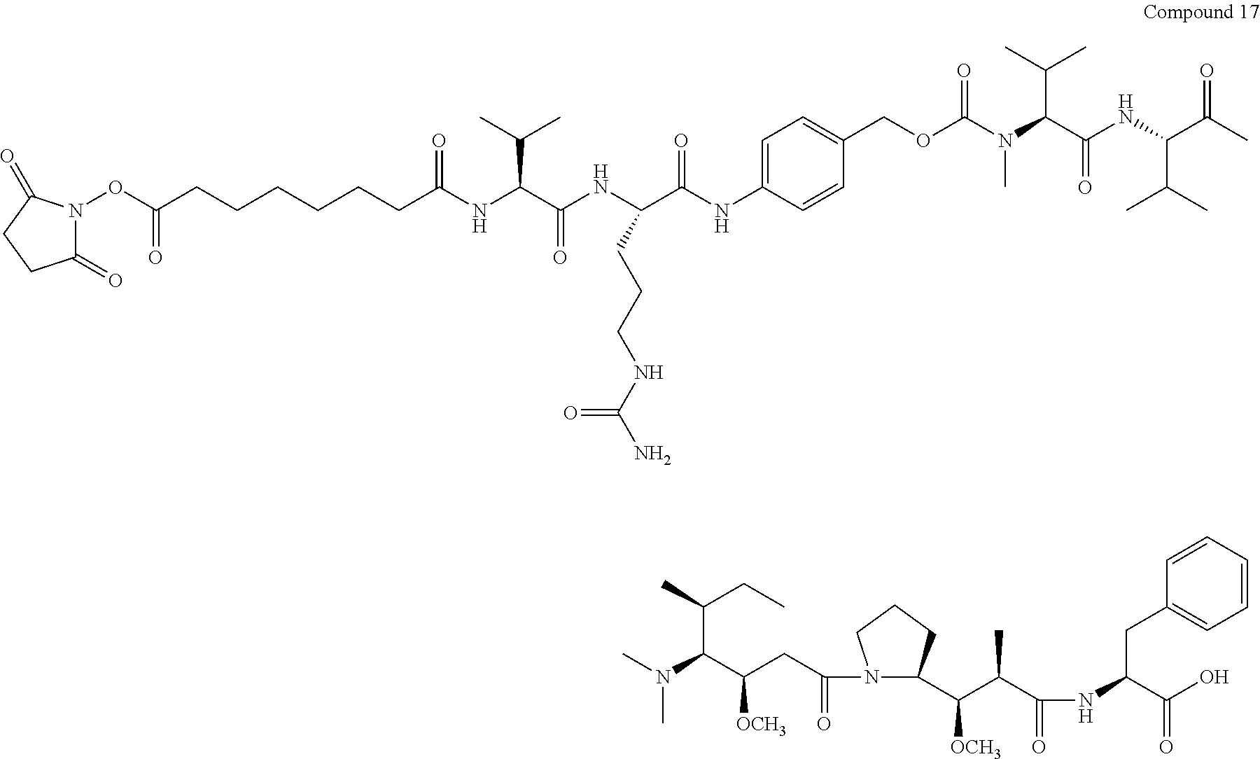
CN(C(C(CC(=O)N1C(C([OCH3])C(C)C(=O)NC(C(=O)O)CC2=CC=CC=C2)CCC1)[OCH3])C(C)CC)C.CN(C(C(C)C)C(=O)NC(C(=O)C)C(C)C)C(=O)OCC1=CC=C(NC(=O)C(NC(=O)C(NC(CCCCCCC(ON2C(=O)CCC2=O)=O)=O)C(C)C)CCCNC(N)=O)C=C1
